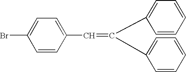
C1=CC=CC=C1C(C1=CC=CC=C1)=CC1=CC=C(Br)C=C1
